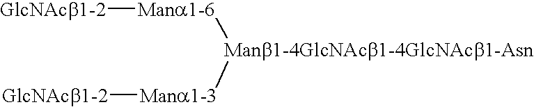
[Mana1-6]([Manb1-4GlcNAcb1-4GlcNAcb1-Asn][Mana1-3][GlcNAcb1-2])[GlcNAcb1-2]
